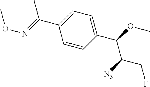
C(C1=CC=C(C(OC)C([N3])CF)C=C1)(=NOC)C
